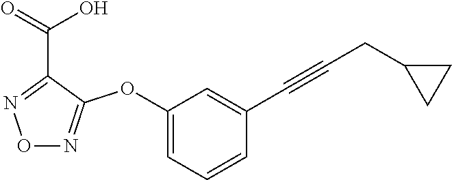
O1N=C(OC2=CC=CC(C#CCC3CC3)=C2)C(C(=O)O)=N1
